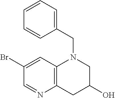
C1(Br)=CC2=C(CC(O)CN2CC2=CC=CC=C2)N=C1
